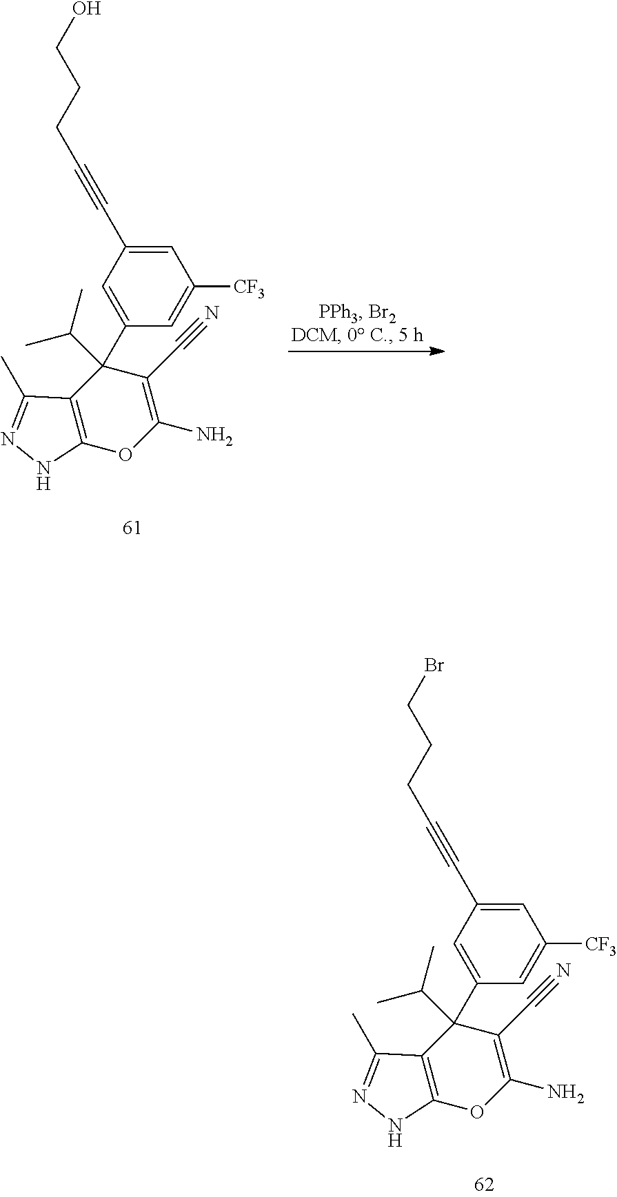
C12=C(OC(N)=C(C#N)C1(C(C)C)C1=CC(C#CCCCBr)=CC([CF3])=C1)NN=C2C.C12=C(OC(N)=C(C#N)C1(C(C)C)C1=CC(C#CCCCO)=CC([CF3])=C1)NN=C2C
